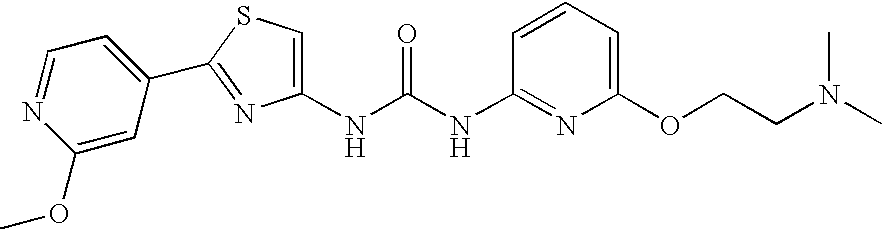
C1(C2=NC(NC(NC3=NC(OCCN(C)C)=CC=C3)=O)=CS2)=CC=NC(OC)=C1
